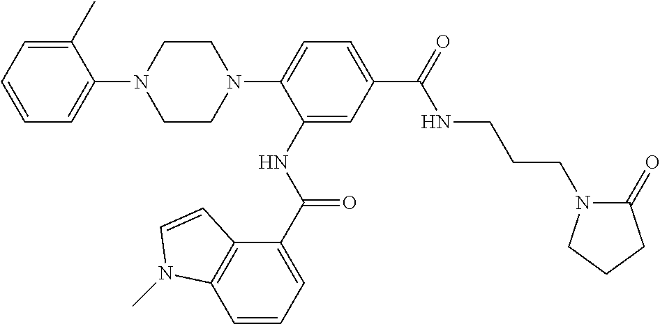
C1=CC=C(C)C(N2CCN(C3=CC=C(C(=O)NCCCN4C(=O)CCC4)C=C3NC(C3=CC=CC4=C3C=CN4C)=O)CC2)=C1
